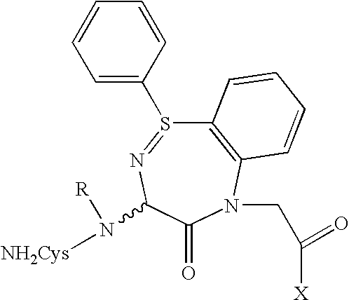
C1(=O)N(CC([X])=O)C2=C(S(C3=CC=CC=C3)=NC1N([NH2Cys])[R])C=CC=C2
